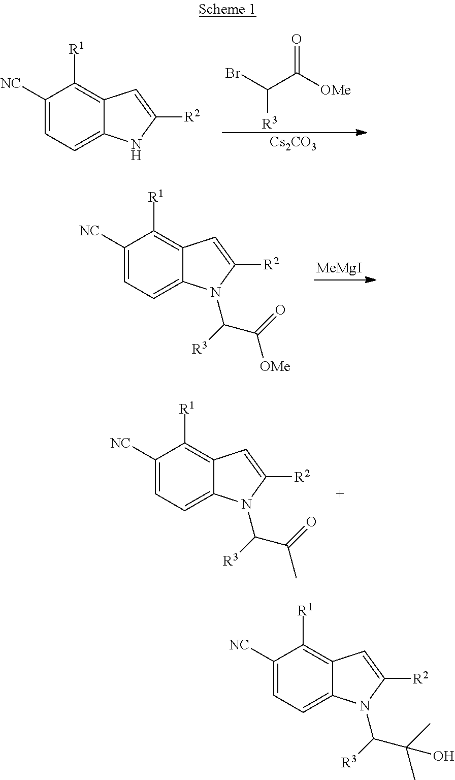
C1([NC])=CC=C2C(=C1[R1])C=C([R2])N2.C(C([OMe])=O)(Br)[R3].[Cs2CO3].C1([NC])=CC=C2C(=C1[R1])C=C([R2])N2C([R3])C(=O)[OMe].[MeMgI].C1([NC])=CC=C2C(=C1[R1])C=C([R2])N2C([R3])C(=O)C.C1([NC])=CC=C2C(=C1[R1])C=C([R2])N2C([R3])C(C)(C)O
